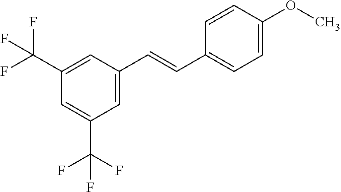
C1=C(C(F)(F)F)C=C(C=CC2=CC=C(OC)C=C2)C=C1C(F)(F)F
